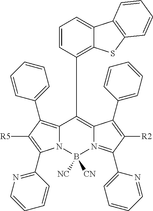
N12C(=C(C3=CC=CC=C3)C([R5])=C1C1=NC=CC=C1)C(C1=C3C(=CC=C1)C1=C(S3)C=CC=C1)=C1N(=C(C3=CC=CC=N3)C([R2])=C1C1=CC=CC=C1)B2([NC])[CN]
